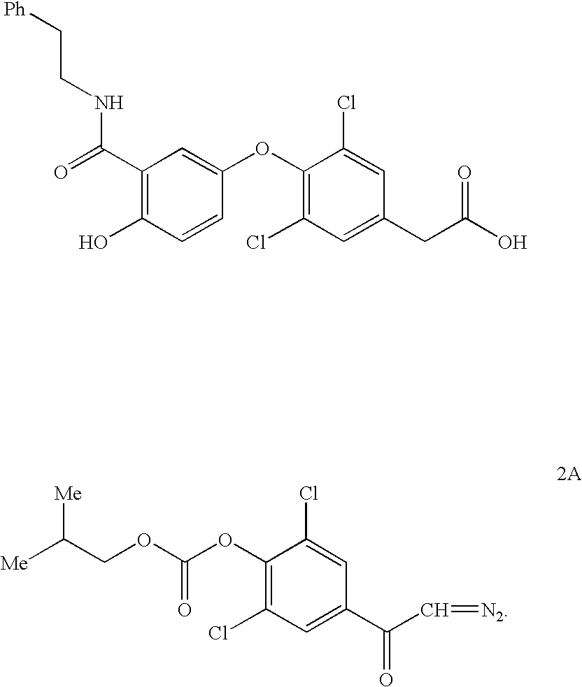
C1(C(NCC[Ph])=O)=C(O)C=CC(OC2=C(Cl)C=C(CC(=O)O)C=C2Cl)=C1.C1(OC(OCC([Me])[Me])=O)=C(Cl)C=C(C(C=[N2])=O)C=C1Cl
